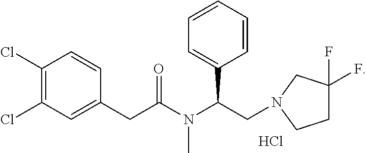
C1=CC=CC=C1C(N(C(CC1=CC(Cl)=C(Cl)C=C1)=O)C)CN1CC(F)(F)CC1.Cl
